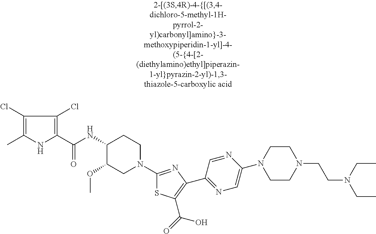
C1(Cl)=C(C)NC(C(NC2C(OC)CN(C3=NC(C4=NC=C(N5CCN(CCN(CC)CC)CC5)N=C4)=C(C(=O)O)S3)CC2)=O)=C1Cl
